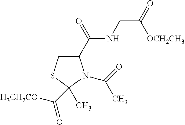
C1(C(=O)NCC([OCH2CH3])=O)CSC(C)(C([H3CH2CO])=O)N1C(=O)C
